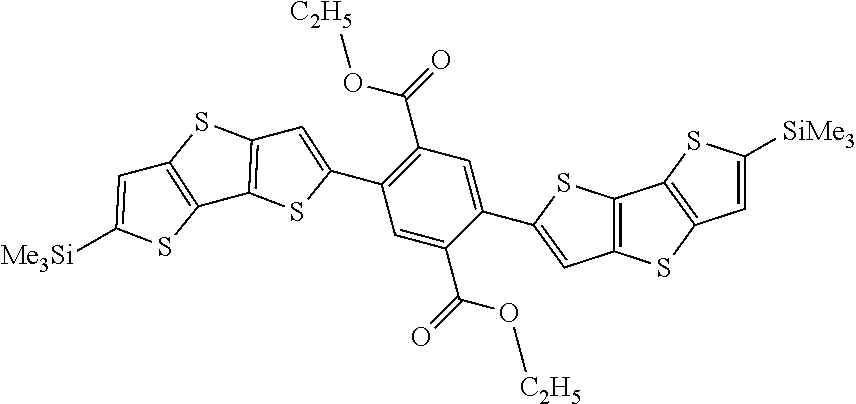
C12=C(SC([Me3Si])=C1)C1=C(S2)C=C(C2=C(C(=O)O[C2H5])C=C(C3=CC4=C(C5=C(C=C([SiMe3])S5)S4)S3)C(C(=O)O[C2H5])=C2)S1
